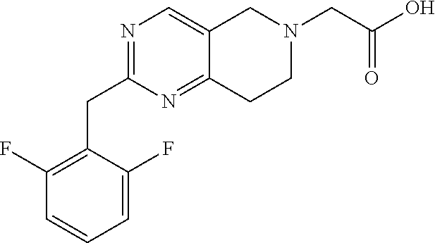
C(C1=NC=C2C(=N1)CCN(CC(=O)O)C2)C1=C(F)C=CC=C1F
